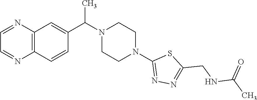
C12=C(C=CC(C(N3CCN(C4=NN=C(CNC(=O)C)S4)CC3)C)=C1)N=CC=N2
